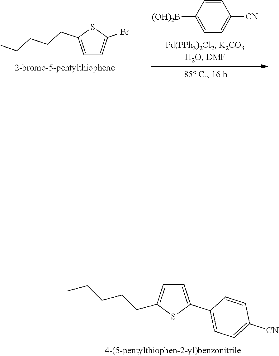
CCCCCC1=CC=C(C2=CC=C([CN])C=C2)S1.C1=C(CCCCC)SC(Br)=C1.[(OH)2B]C1=CC=C([CN])C=C1
